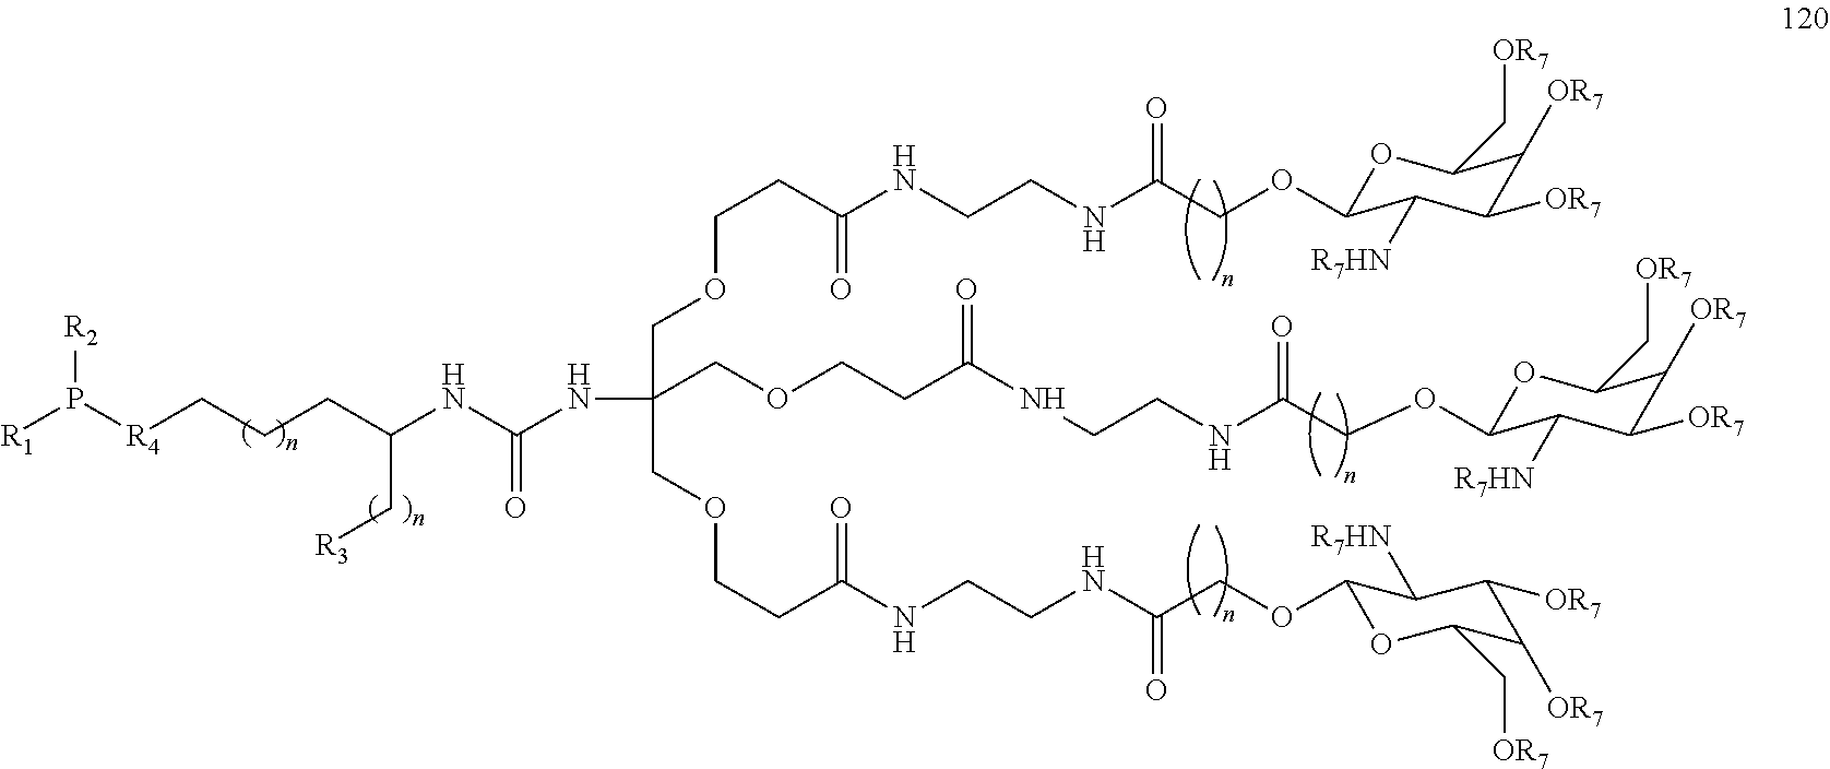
C(CCC(NC(NC(COCCC(NCCNC(COC1OC(C[OR7])C([OR7])C([OR7])C1[R7HN])=O)=O)(COCCC(NCCNC(COC1OC(C[OR7])C([OR7])C([OR7])C1[R7HN])=O)=O)COCCC(NCCNC(COC1OC(C[OR7])C([OR7])C([OR7])C1[R7HN])=O)=O)=O)C[R3])[R4]P([R1])[R2]
